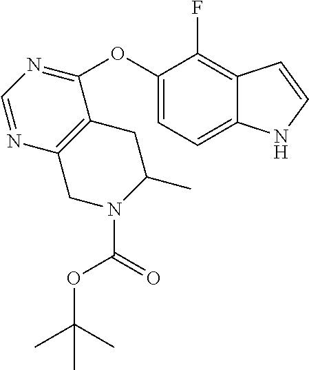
C1(OC2=CC=C3C(=C2F)C=CN3)=NC=NC2=C1CC(C)N(C(=O)OC(C)(C)C)C2
